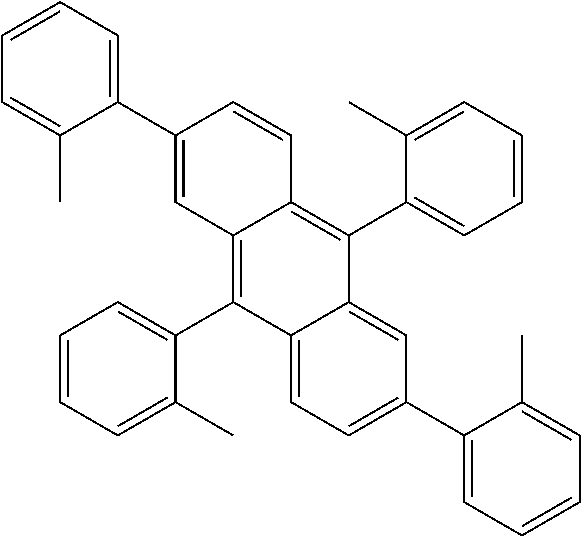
C1=C(C)C(C2=C3C(=C(C4=CC=CC=C4C)C4=CC(C5=CC=CC=C5C)=CC=C24)C=CC(C2=CC=CC=C2C)=C3)=CC=C1
